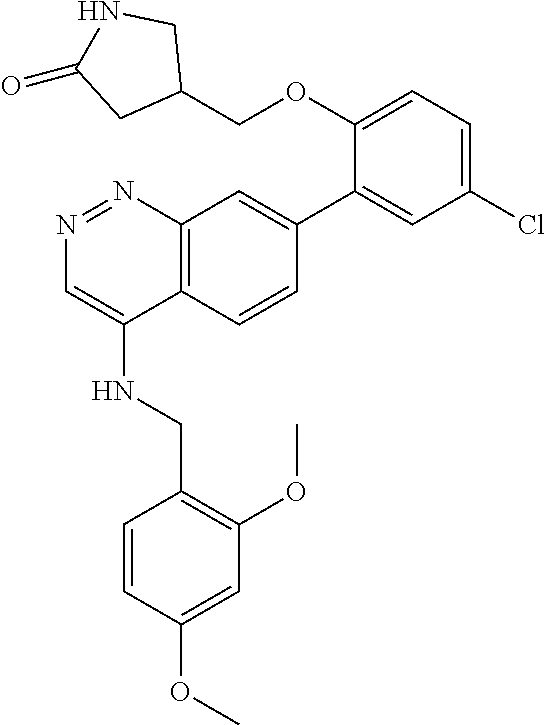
C1(C2=CC3=C(C=C2)C(NCC2=C(OC)C=C(OC)C=C2)=CN=N3)=CC(Cl)=CC=C1OCC1CNC(=O)C1
